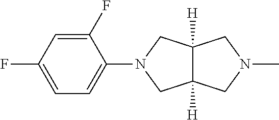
C1(F)=CC(F)=CC=C1N1CC2([H])C([H])(C1)CN(C)C2
